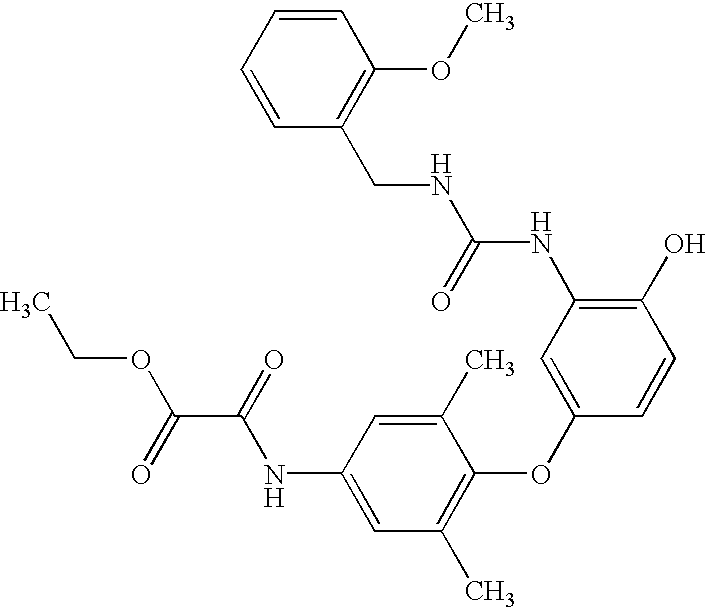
C1(O)=C(NC(=O)NCC2=C(OC)C=CC=C2)C=C(OC2=C(C)C=C(NC(C(OCC)=O)=O)C=C2C)C=C1
